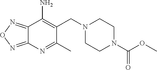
C(C1=C(N)C2=NON=C2N=C1C)N1CCN(C(OC)=O)CC1
